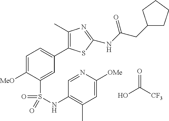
OC([CF3])=O.C1(C)=C(C2=CC=C([MeO])C(S(=O)(=O)NC3=C(C)C=C([OMe])N=C3)=C2)SC(NC(CC2CCCC2)=O)=N1
